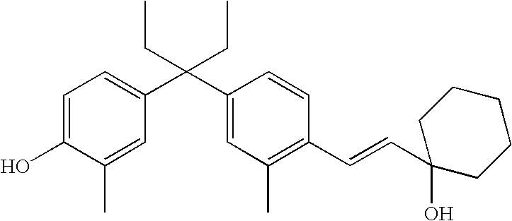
C1=C(O)C(C)=CC(C(C2=CC(C)=C(C=CC3(O)CCCCC3)C=C2)(CC)CC)=C1
